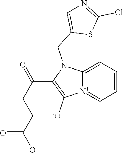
[N+]12=CC=CC=C1N(CC1=CN=C(Cl)S1)C(C(CCC(OC)=O)=O)=C2[-O]
